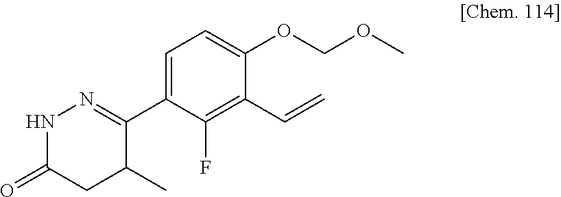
N1C(=O)CC(C)C(C2=CC=C(OCOC)C(C=C)=C2F)=N1
